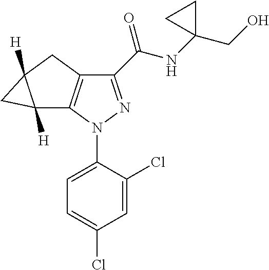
C1(C(NC2(CO)CC2)=O)=NN(C2=CC=C(Cl)C=C2Cl)C2=C1CC1([H])C2([H])C1
